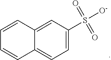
C1=C(S([O-])(=O)=O)C=C2C(=C1)C=CC=C2
